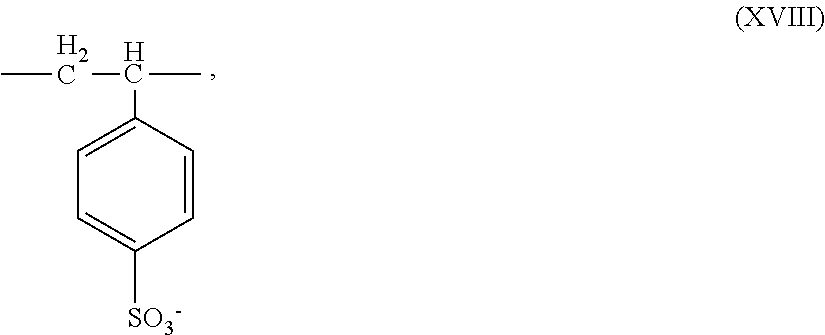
C1=CC(C(C)CC)=CC=C1[SO3-]
